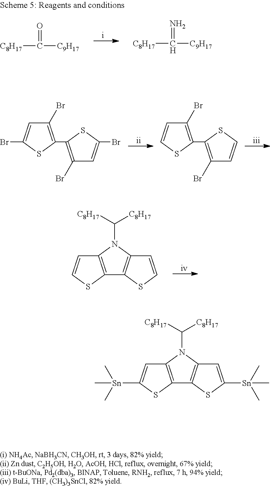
C1(Br)=C(C2=C(Br)C=C(Br)S2)SC(Br)=C1.C1(Br)=C(C2=C(Br)C=CS2)SC=C1.C12=C(N(C([C8H17])[C8H17])C3=C1SC=C3)C=CS2.[C8H17]C(=O)[C9H17].[C8H17]C(=N)[C9H17].C12=C(N(C([C8H17])[C8H17])C3=C1SC([Sn](C)(C)C)=C3)C=C([Sn](C)(C)C)S2
